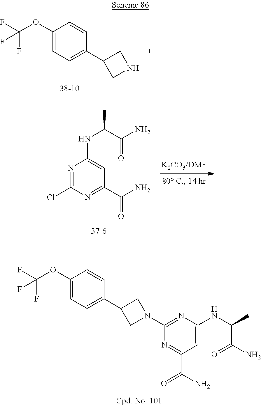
C1(OC(F)(F)F)=CC=C(C2CN(C3=NC(NC(C)C(N)=O)=CC(C(N)=O)=N3)C2)C=C1.C1(OC(F)(F)F)=CC=C(C2CNC2)C=C1.N1=C(Cl)N=C(C(N)=O)C=C1NC(C)C(N)=O
